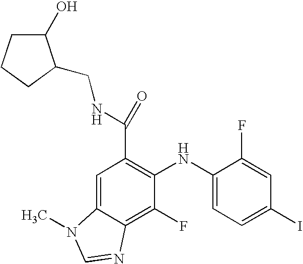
C(C1=C(NC2=CC=C(I)C=C2F)C(F)=C2C(=C1)N(C)C=N2)(NCC1C(O)CCC1)=O
